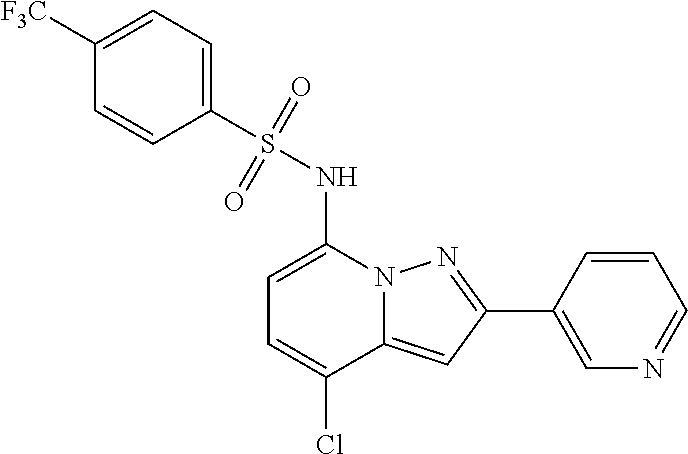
C1=C(NS(C2=CC=C([F3C])C=C2)(=O)=O)N2C(=CC(C3=CN=CC=C3)=N2)C(Cl)=C1
